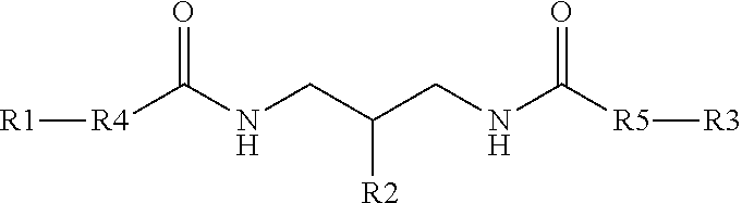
O=C(NCC(CNC([R5][R3])=O)[R2])[R4][R1]
